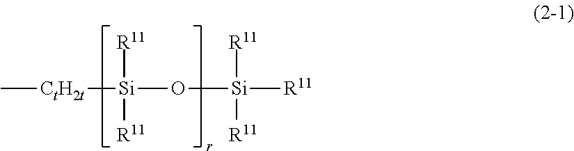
O([Si]([R11])([R11])[R11])[Si]([R11])([R11])[CtH2t]C
